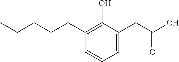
C1=C(CC(O)=O)C(O)=C(CCCCC)C=C1
